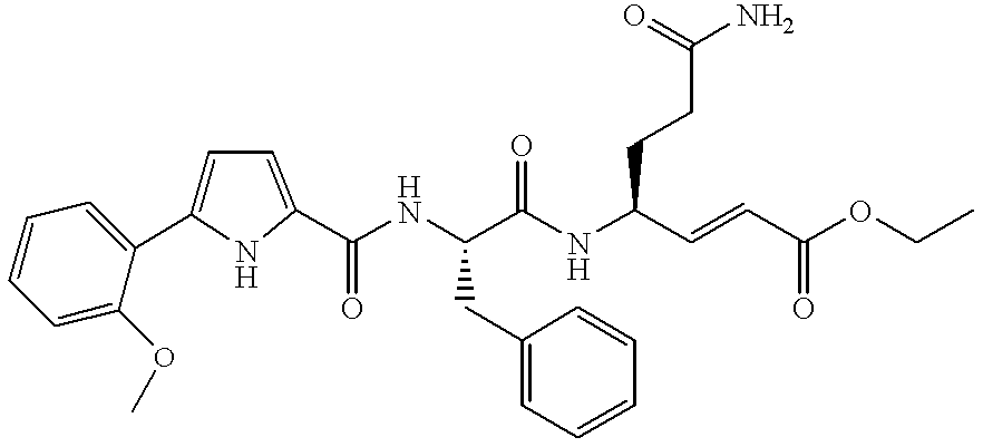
C1=CC=C(OC)C(C2=CC=C(C(NC(C(NC(C=CC(OCC)=O)CCC(N)=O)=O)CC3=CC=CC=C3)=O)N2)=C1
